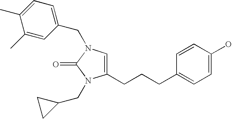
C1=C(CCCC2=CC=C(O)C=C2)N(CC2CC2)C(=O)N1CC1=CC=C(C)C(C)=C1
